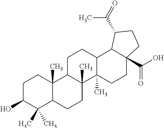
C1C(O)C(C)(C)C2C(C)(C1)C1C(C)(CC2)C2(C)C(CC1)C1C(C(O)=O)(CC2)CCC1C(=O)C
